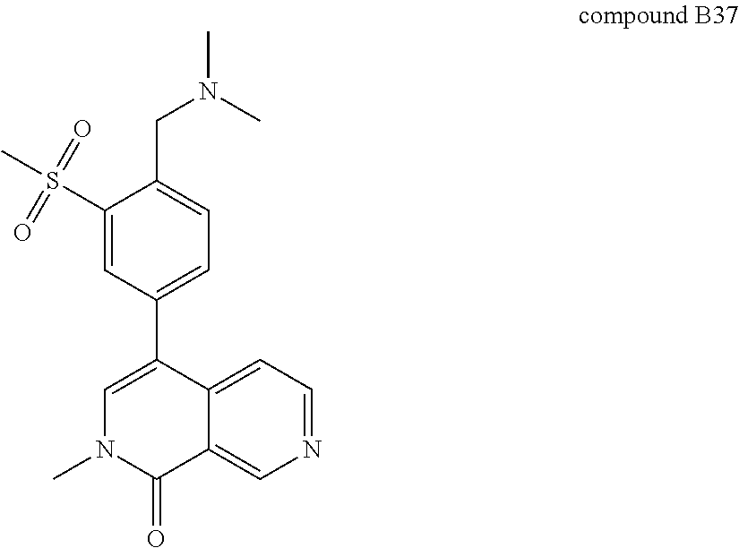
C1=C2C(=CN=C1)C(=O)N(C)C=C2C1=CC=C(CN(C)C)C(S(C)(=O)=O)=C1
